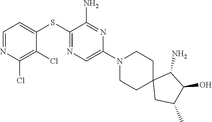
S(C1=NC=C(N2CCC3(CC2)CC(C)C(O)C3N)N=C1N)C1=CC=NC(Cl)=C1Cl
